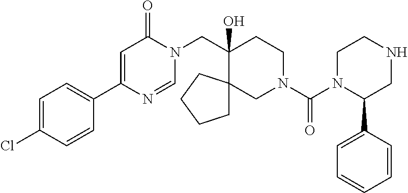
C1(C2=CC=C(Cl)C=C2)=CC(=O)N(CC2(O)CCN(C(=O)N3C(C4=CC=CC=C4)CNCC3)CC23CCCC3)C=N1
